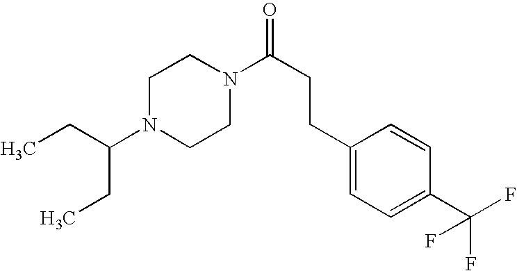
C(CCC1=CC=C(C(F)(F)F)C=C1)(=O)N1CCN(C(CC)CC)CC1
